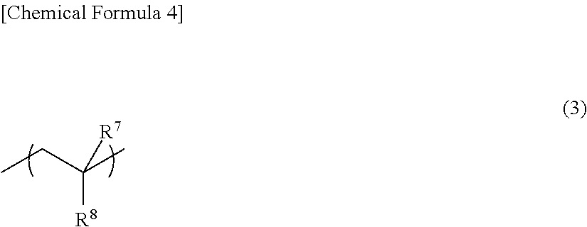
CCC(C)([R7])[R8]
